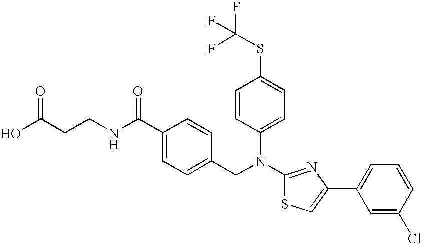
N(C1=NC(C2=CC=CC(Cl)=C2)=CS1)(CC1=CC=C(C(NCCC(O)=O)=O)C=C1)C1=CC=C(SC(F)(F)F)C=C1
